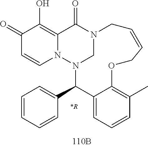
C1(=O)C=CN2C(=C1O)C(=O)N1CN2C(C2=CC=CC=C2)C2=CC=CC(C)=C2OCC=CC1
